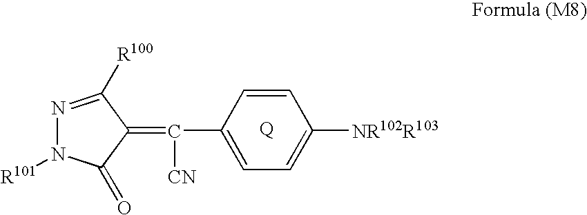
[Q].C1=C(C(=C2C([R100])=NN([R101])C2=O)[CN])C=CC([NR102R103])=C1
